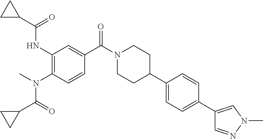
C1(C(N(C2=C(NC(C3CC3)=O)C=C(C(N3CCC(C4=CC=C(C5=CN(C)N=C5)C=C4)CC3)=O)C=C2)C)=O)CC1
